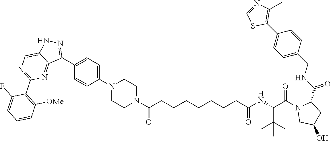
C1=NC(C)=C(C2=CC=C(CNC(=O)C3N(C(C(NC(CCCCCCCC(N4CCN(C5=CC=C(C6=NNC7=CN=C(C8=C([OMe])C=CC=C8F)N=C67)C=C5)CC4)=O)=O)C(C)(C)C)=O)CC(O)C3)C=C2)S1
